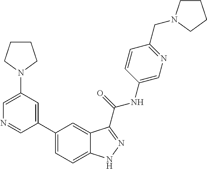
C1(N2CCCC2)=CN=CC(C2=CC=C3C(=C2)C(C(NC2=CN=C(CN4CCCC4)C=C2)=O)=NN3)=C1
